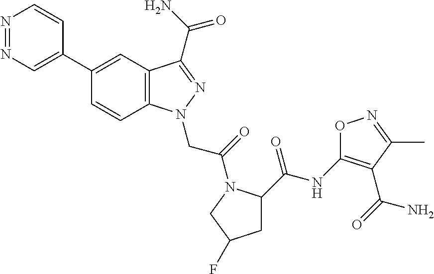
N1=NC=C(C2=CC3=C(C=C2)N(CC(=O)N2C(C(NC4=C(C(=O)N)C(C)=NO4)=O)CC(F)C2)N=C3C(N)=O)C=C1
